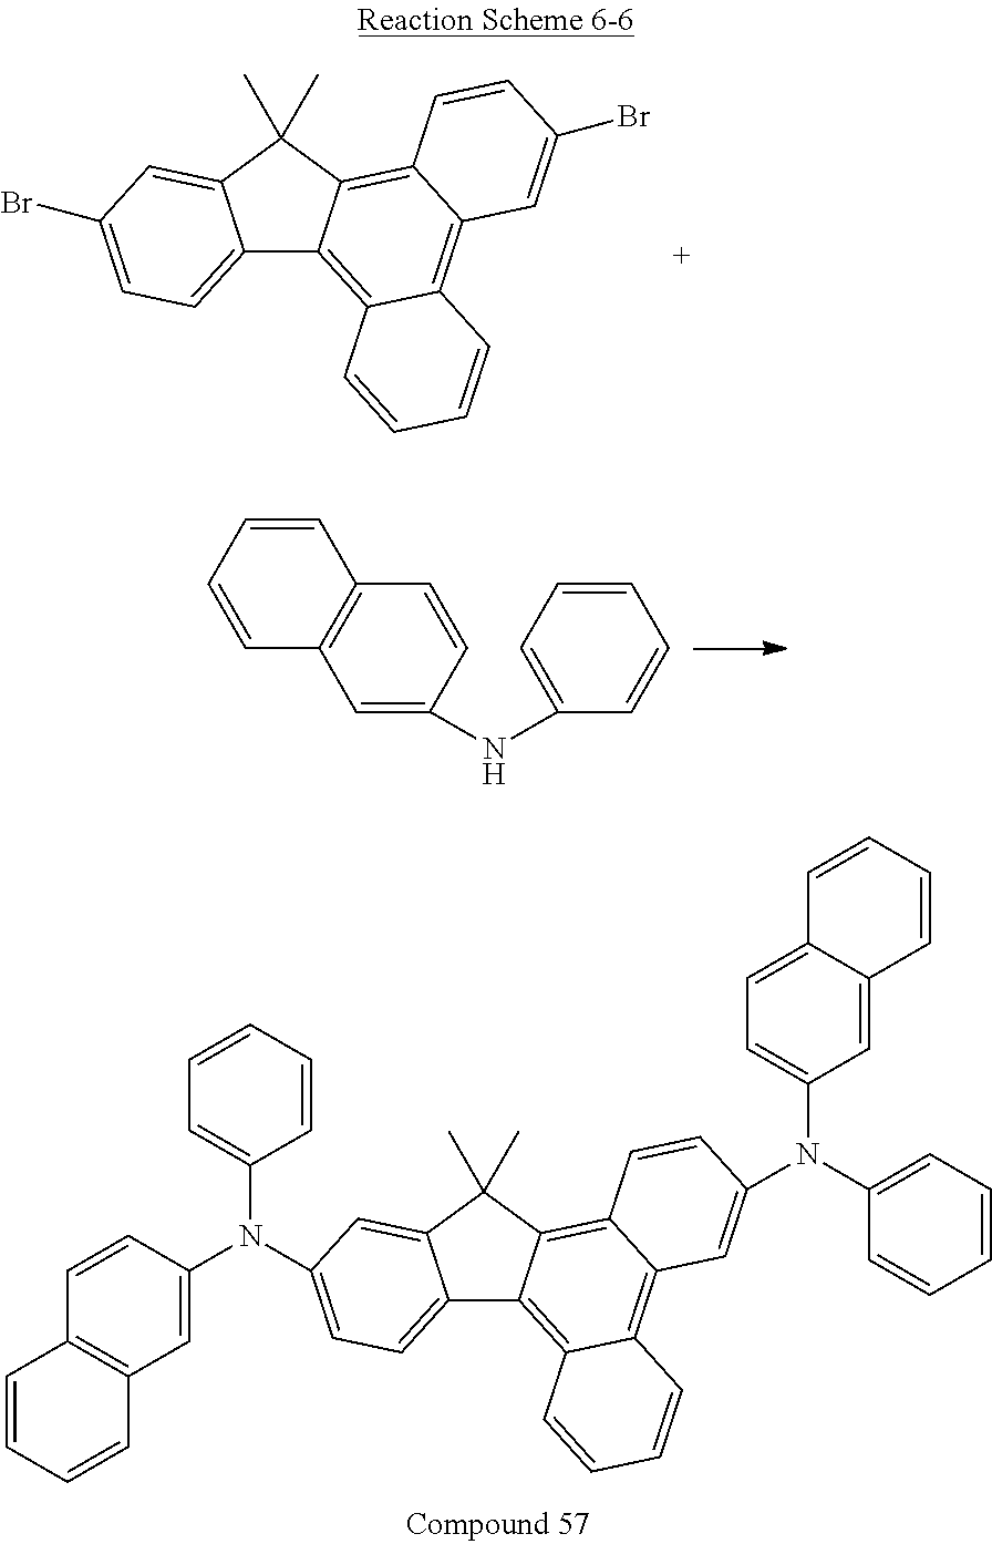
C12=CC=C(Br)C=C1C(C)(C)C1=C3C(=C4C(=C21)C=CC=C4)C=C(Br)C=C3.C1=C(NC2=CC=CC=C2)C=CC2=C1C=CC=C2.C12=CC=C(N(C3=CC=CC=C3)C3=CC4=C(C=C3)C=CC=C4)C=C1C(C)(C)C1=C3C(=C4C(=C21)C=CC=C4)C=C(N(C1=CC=C2C(=C1)C=CC=C2)C1=CC=CC=C1)C=C3
